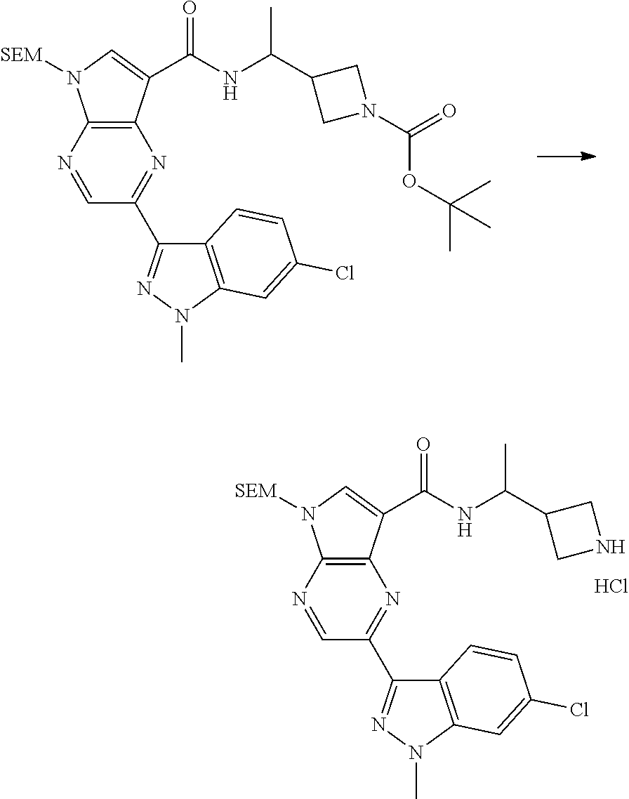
C12=C(N=CC(C3=NN(C)C4=C3C=CC(Cl)=C4)=N1)N([SEM])C=C2C(NC(C1CN(C(=O)OC(C)(C)C)C1)C)=O.C12=C(N=CC(C3=NN(C)C4=C3C=CC(Cl)=C4)=N1)N([SEM])C=C2C(NC(C1CNC1)C)=O.Cl
